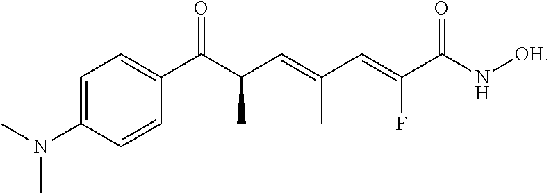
C1=C(N(C)C)C=CC(C(C(C=C(C=C(C(N[OH])=O)F)C)C)=O)=C1
